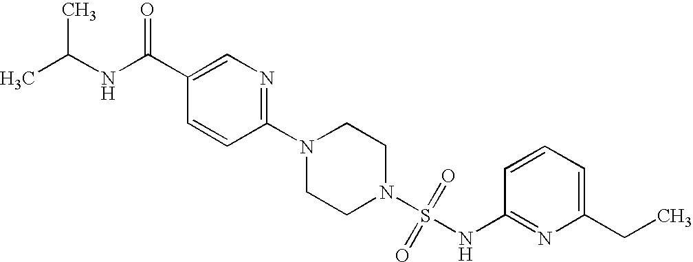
N1(C2=NC=C(C(NC(C)C)=O)C=C2)CCN(S(=O)(=O)NC2=NC(CC)=CC=C2)CC1
